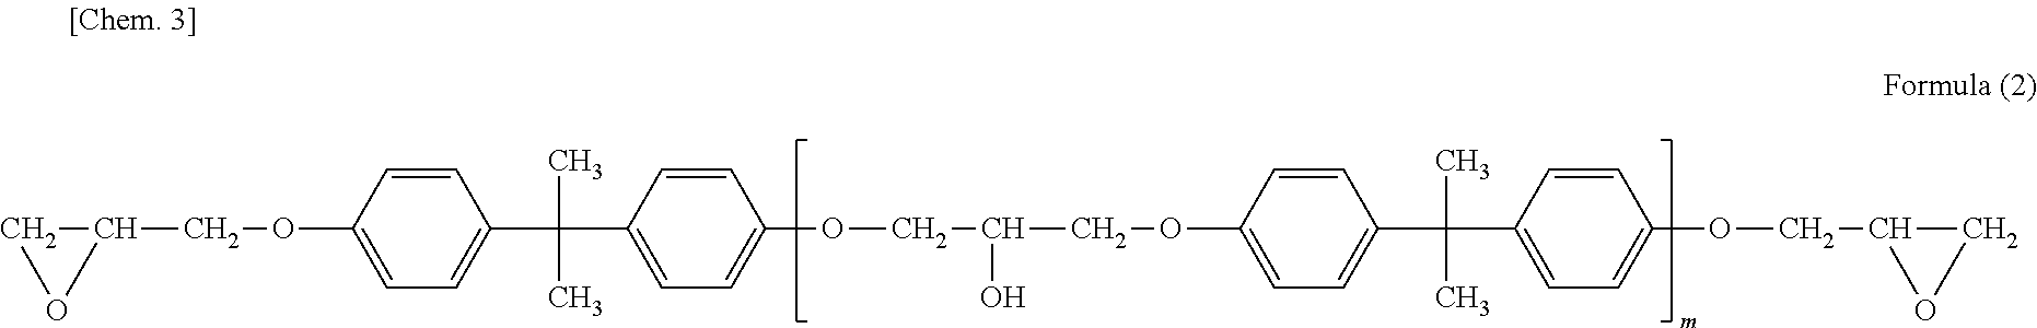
C1(COC2=CC=C(C(C3=CC=C(OCC(COC4=CC=C(C(C5=CC=C(OCC6CO6)C=C5)(C)C)C=C4)O)C=C3)(C)C)C=C2)CO1
